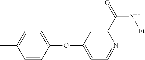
C1(C(=O)N[Et])=CC(OC2=CC=C(C)C=C2)=CC=N1
